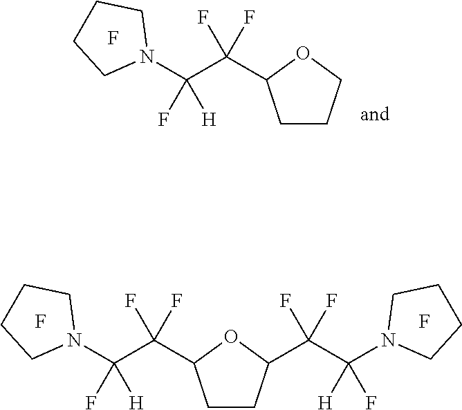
C1CCOC1C(C(N1CCCC1)([H])F)(F)F.F.C1CC(C(C(N2CCCC2)([H])F)(F)F)OC1C(C(N1CCCC1)([H])F)(F)F.F.F
